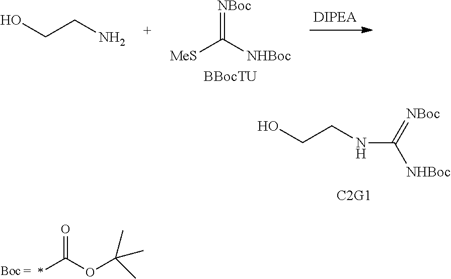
C(=[NBoc])([NHBoc])NCCO.*C(OC(C)(C)C)=O.[MeS]C([NHBoc])=[NBoc].[BBocTU].OCCN
